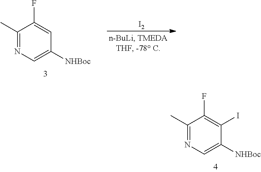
C1(C)=NC=C([NHBoc])C=C1F.[I2].C1(C)=NC=C([NHBoc])C(I)=C1F
